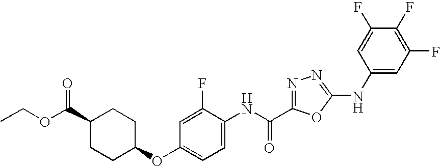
C1(C(OCC)=O)CCC(OC2=CC=C(NC(=O)C3=NN=C(NC4=CC(F)=C(F)C(F)=C4)O3)C(F)=C2)CC1
